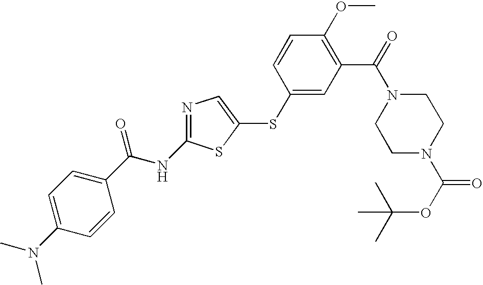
C1=C(N(C)C)C=CC(C(NC2=NC=C(SC3=CC(C(=O)N4CCN(C(=O)OC(C)(C)C)CC4)=C(OC)C=C3)S2)=O)=C1
